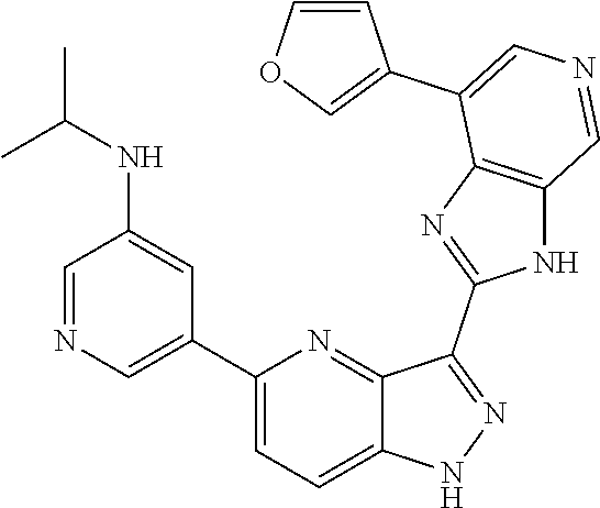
C1(C2=CN=CC(NC(C)C)=C2)=CC=C2C(=N1)C(C1=NC3=C(N1)C=NC=C3C1=COC=C1)=NN2
